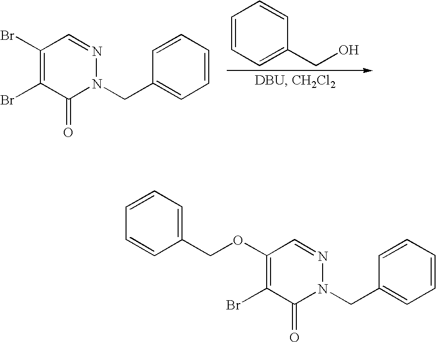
C1=CC=CC(CN2N=CC(Br)=C(Br)C2=O)=C1.C1=CC=C(CO)C=C1.C1(COC2=C(Br)C(=O)N(CC3=CC=CC=C3)N=C2)=CC=CC=C1
